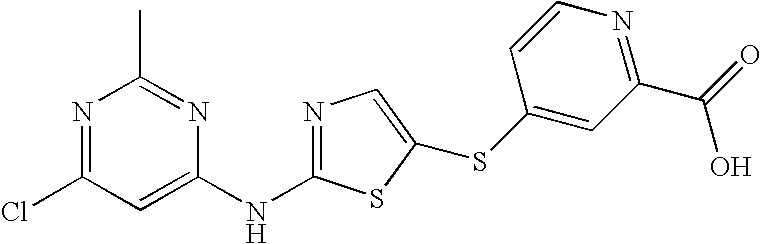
N1=C(Cl)C=C(NC2=NC=C(SC3=CC(C(=O)O)=NC=C3)S2)N=C1C
